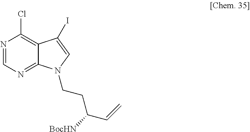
N1=CN=C2C(=C1Cl)C(I)=CN2CCC(C=C)[BocHN]
